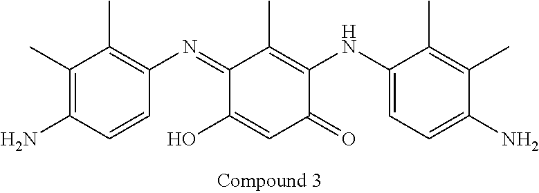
C1(=NC2=C(C)C(C)=C(N)C=C2)C(O)=CC(=O)C(NC2=CC=C(N)C(C)=C2C)=C1C
